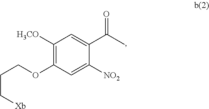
C1([H3CO])=C(OCCC[Xb])C=C([NO2])C(C(C)=O)=C1
